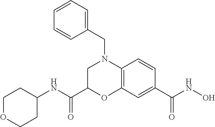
N(C(C1OC2=C(N(CC3=CC=CC=C3)C1)C=CC(C(NO)=O)=C2)=O)C1CCOCC1
